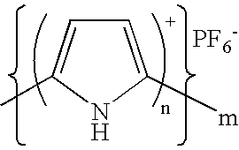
C1=C([m])NC(C)=C1.[PF6-]
